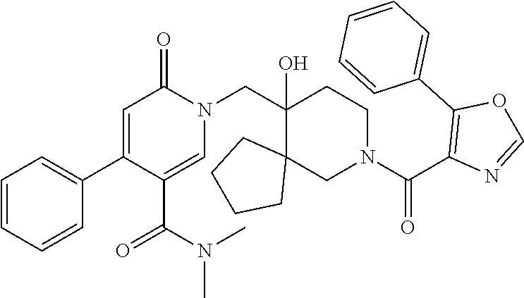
C1=CC=CC(C2=CC(=O)N(CC3(O)CCN(C(C4=C(C5=CC=CC=C5)OC=N4)=O)CC34CCCC4)C=C2C(N(C)C)=O)=C1
